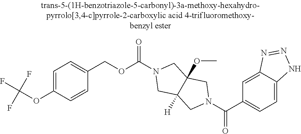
C1=C(OC(F)(F)F)C=CC(COC(N2CC3([H])C(OC)(C2)CN(C(C2=CC=C4C(=C2)N=NN4)=O)C3)=O)=C1
